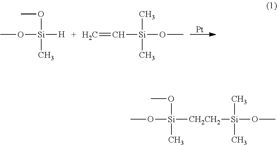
CO[Si]([H])(OC)C.C([Si](OC)(C)C)=C.[Pt].CO[Si]([CH2CH2][Si](OC)(C)C)(OC)C
